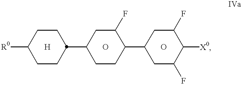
[R0]C1CCC(C2CCC(C3CC(F)C([X0])C(F)C3)C(F)C2)CC1
